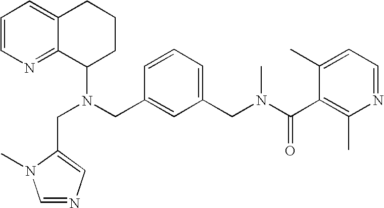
N(CC1=CC(CN(C(C2=C(C)N=CC=C2C)=O)C)=CC=C1)(C1CCCC2=CC=CN=C12)CC1=CN=CN1C
